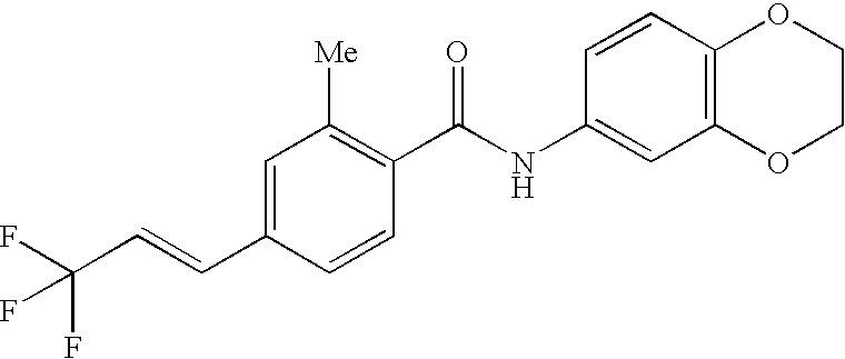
C1(C=CC(F)(F)F)=CC([Me])=C(C(NC2=CC3=C(C=C2)OCCO3)=O)C=C1
